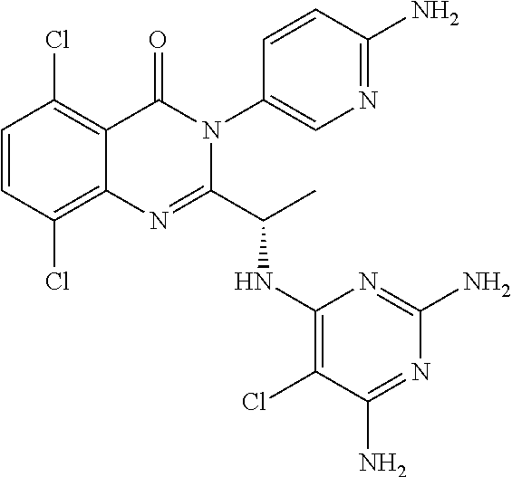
C1=CC(Cl)=C2C(=C1Cl)C(=O)N(C1=CN=C(N)C=C1)C(C(C)NC1=C(Cl)C(N)=NC(N)=N1)=N2
